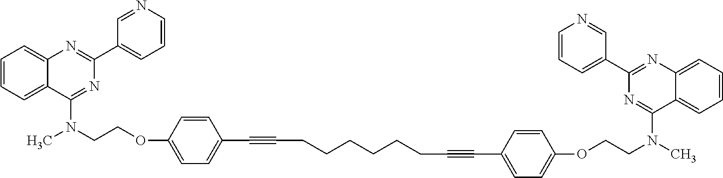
C1=CC=C2C(=C1)N=C(C1=CC=CN=C1)N=C2N(C)CCOC1=CC=C(C#CCCCCCCC#CC2=CC=C(OCCN(C)C3=NC(C4=CC=CN=C4)=NC4=CC=CC=C34)C=C2)C=C1
